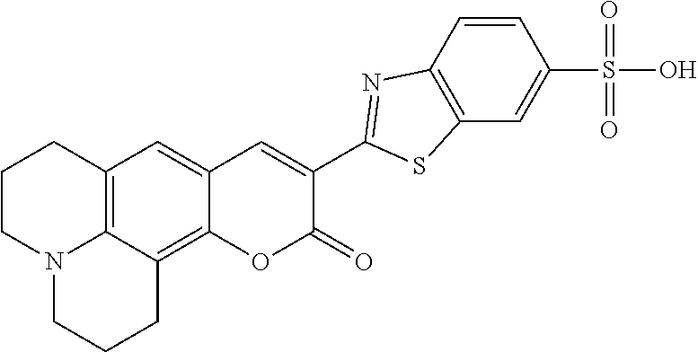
C12=C3C(=C4C(=C1)C=C(C1=NC5=C(C=C(S(O)(=O)=O)C=C5)S1)C(=O)O4)CCCN3CCC2
